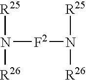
N([F2]N([R25])[R26])([R25])[R26]
